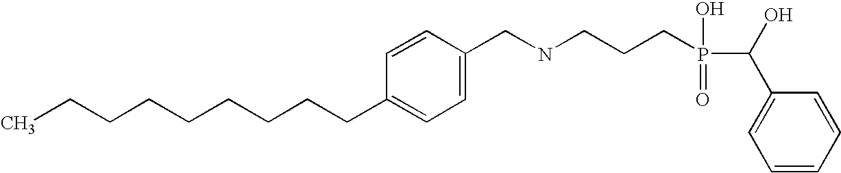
C(CCCCCCC1=CC=C(CNCCCP(=O)(O)C(C2=CC=CC=C2)O)C=C1)CC
